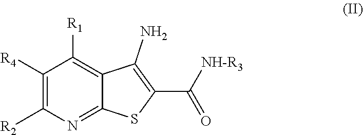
C1([R4])=C([R2])N=C2C(=C1[R1])C(N)=C(C(=O)[NH-R3])S2
